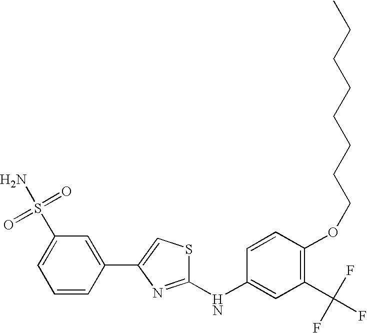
C1(NC2=CC(C(F)(F)F)=C(OCCCCCCCC)C=C2)=NC(C2=CC(S(=O)(=O)N)=CC=C2)=CS1
